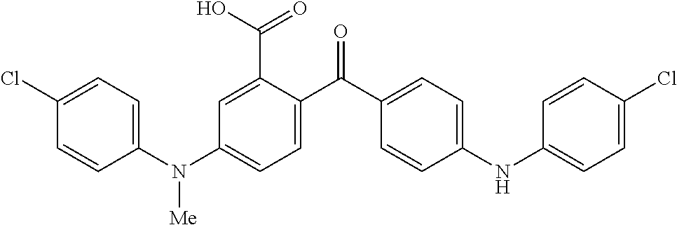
C1(N(C2=CC=C(C(C3=CC=C(NC4=CC=C(Cl)C=C4)C=C3)=O)C(C(O)=O)=C2)[Me])=CC=C(Cl)C=C1
